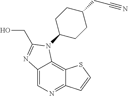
C12=CN=C3C(=C1N(C1CCC(CC#N)CC1)C(CO)=N2)SC=C3
